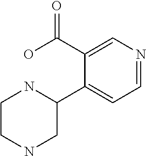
C1CNCC(C2=CC=NC=C2C(O)=O)N1
